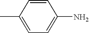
C1=C(C)C=CC(N)=C1
